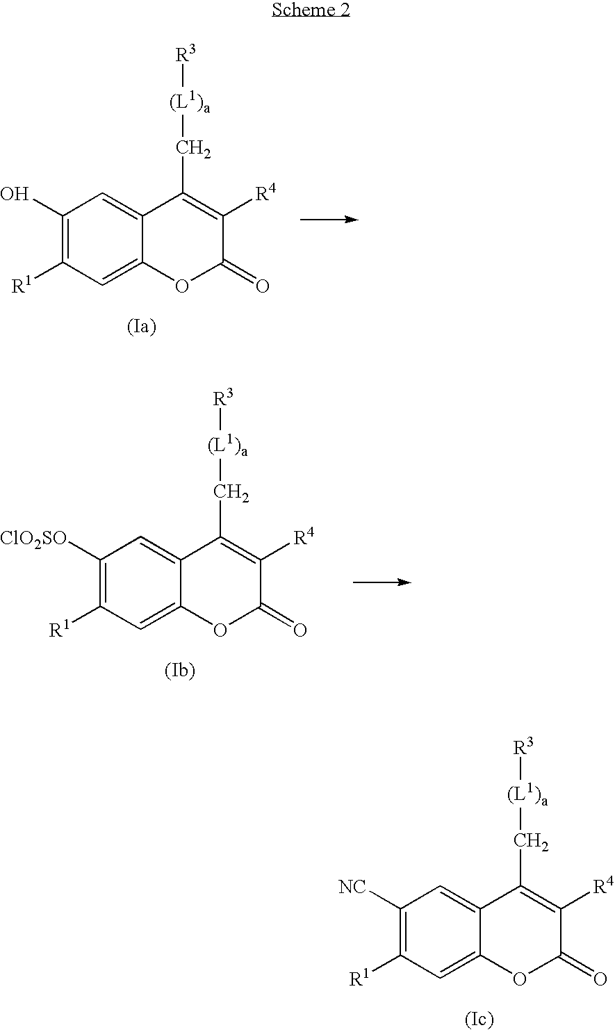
C1(O)=C([R1])C=C2C(=C1)C(C[(L1)a][R3])=C([R4])C(=O)O2.C1([NC])=C([R1])C=C2C(=C1)C(C[(L1)a][R3])=C([R4])C(=O)O2.C1([ClO2SO])=C([R1])C=C2C(=C1)C(C[(L1)a][R3])=C([R4])C(=O)O2
